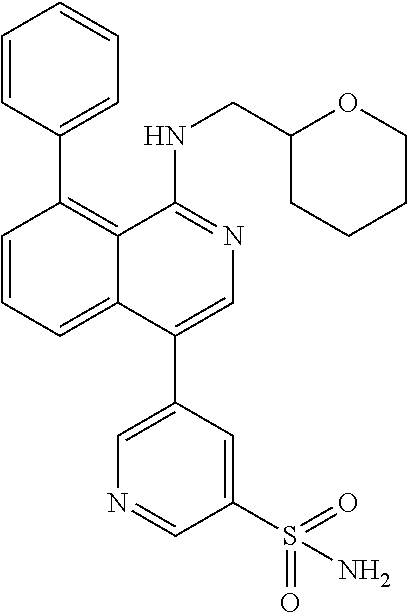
C1=CC(C2=C3C(=CC=C2)C(C2=CN=CC(S(=O)(=O)N)=C2)=CN=C3NCC2CCCCO2)=CC=C1
